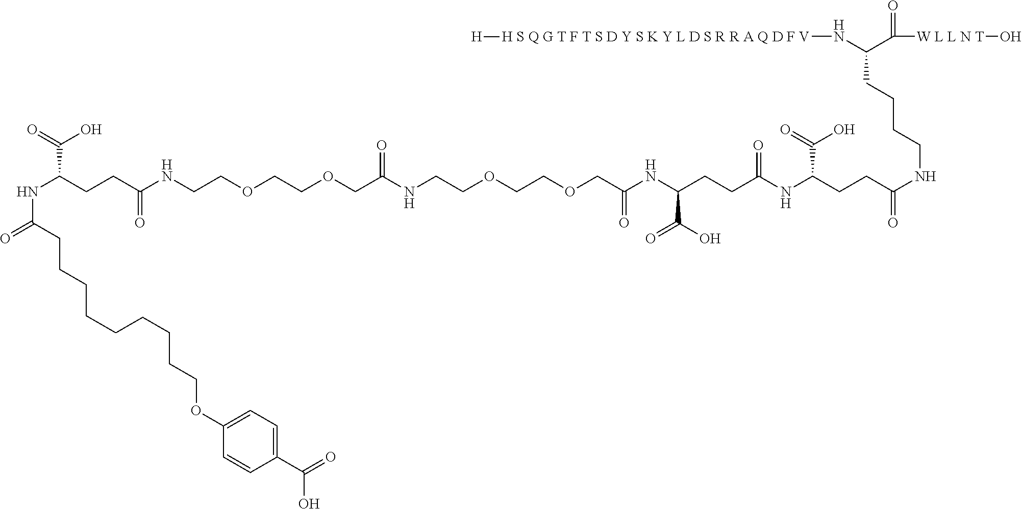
N(C(CCC(NCCOCCOCC(NCCOCCOCC(NC(CCC(=O)NC(CCC(=O)NCCCCC(C([W L L N T]O)=O)N[H S Q G T F T S D Y S K Y L D S R R A Q D F V][H])C(O)=O)C(=O)O)=O)=O)=O)C(=O)O)C(=O)CCCCCCCCCOC1=CC=C(C(=O)O)C=C1
